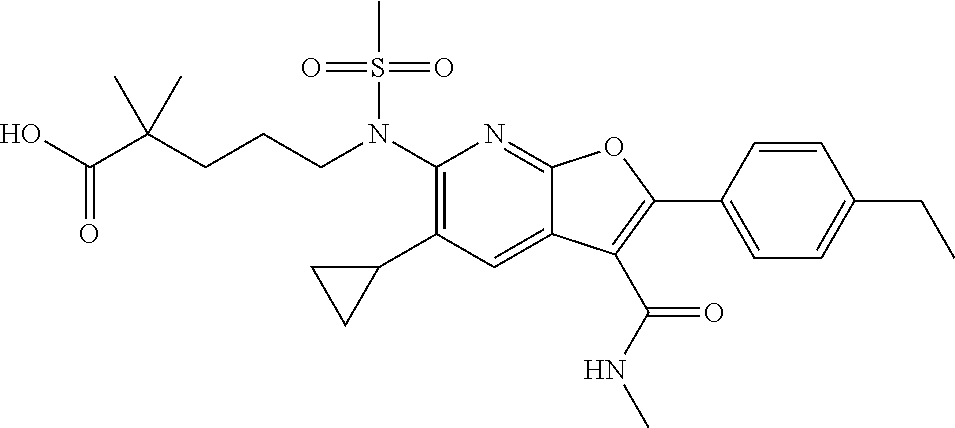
N(C1=C(C2CC2)C=C2C(=N1)OC(C1=CC=C(CC)C=C1)=C2C(NC)=O)(S(C)(=O)=O)CCCC(C(O)=O)(C)C
